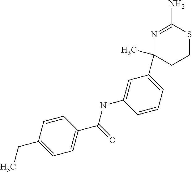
N1=C(N)SCCC1(C)C1=CC=CC(NC(=O)C2=CC=C(CC)C=C2)=C1
